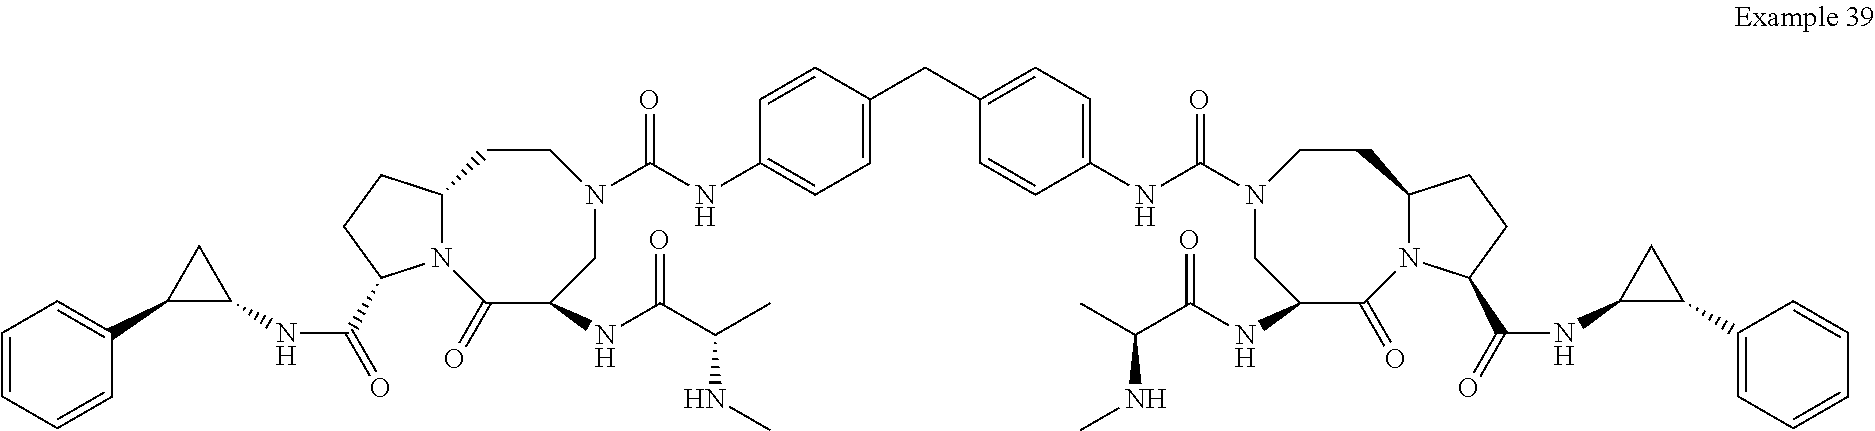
N12C(CCC1C(=O)NC1CC1C1=CC=CC=C1)CCN(C(NC1=CC=C(CC3=CC=C(NC(N4CC(NC(C(C)NC)=O)C(=O)N5C(CC4)CCC5C(=O)NC4C(C5=CC=CC=C5)C4)=O)C=C3)C=C1)=O)CC(NC(C(C)NC)=O)C2=O
